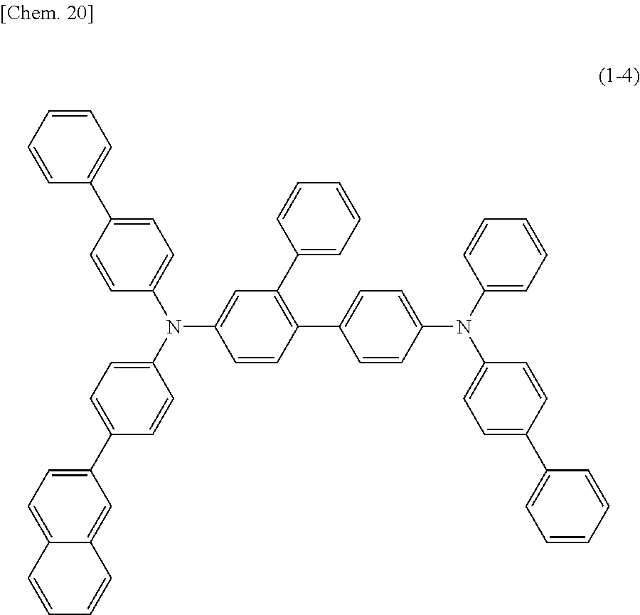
C1(C2=CC=CC=C2)=CC=C(N(C2=CC=C(C3=CC=C4C(=C3)C=CC=C4)C=C2)C2=CC(C3=CC=CC=C3)=C(C3=CC=C(N(C4=CC=C(C5=CC=CC=C5)C=C4)C4=CC=CC=C4)C=C3)C=C2)C=C1
